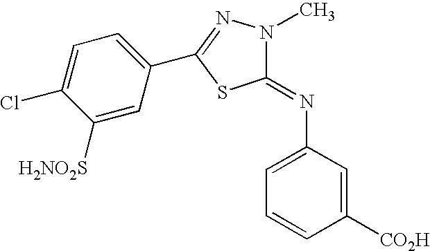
C1([H2NO2S])=CC(C2=NN(C)C(=NC3=CC=CC([CO2H])=C3)S2)=CC=C1Cl
